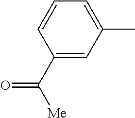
C1(C([Me])=O)=CC(C)=CC=C1
